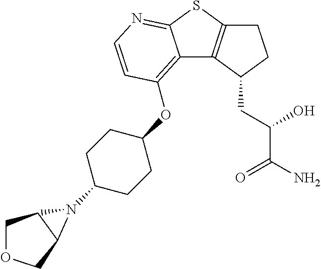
C12=C(OC3CCC(N4C5COCC54)CC3)C=CN=C1SC1=C2C(CC(C(=O)N)O)CC1
